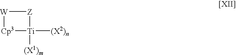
[W]1[Cp3][Ti]([(X1)m])([(X2)n])[Z]1
